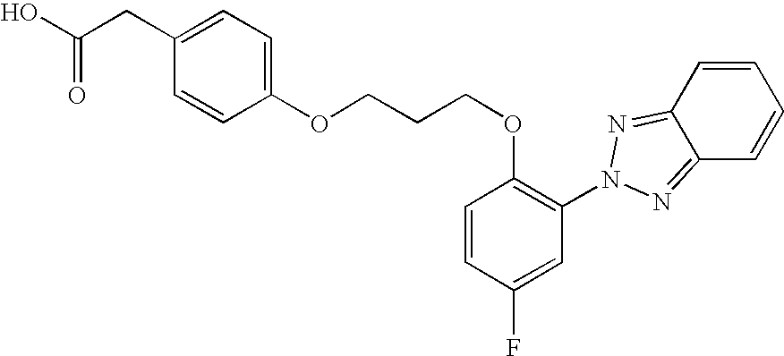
OC(=O)CC1=CC=C(OCCCOC2=C(N3N=C4C=CC=CC4=N3)C=C(F)C=C2)C=C1
